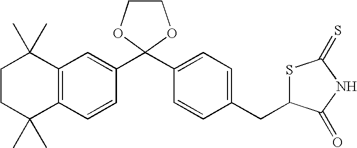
C1CC(C)(C)C2=C(C1(C)C)C=C(C1(C3=CC=C(CC4SC(=S)NC4=O)C=C3)OCCO1)C=C2
